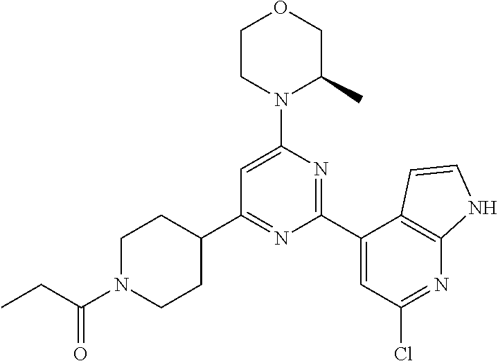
C1(C2=NC(C3=CC(Cl)=NC4=C3C=CN4)=NC(N3C(C)COCC3)=C2)CCN(C(CC)=O)CC1
